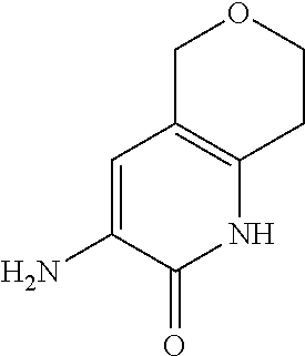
C1=C(N)C(=O)NC2=C1COCC2
